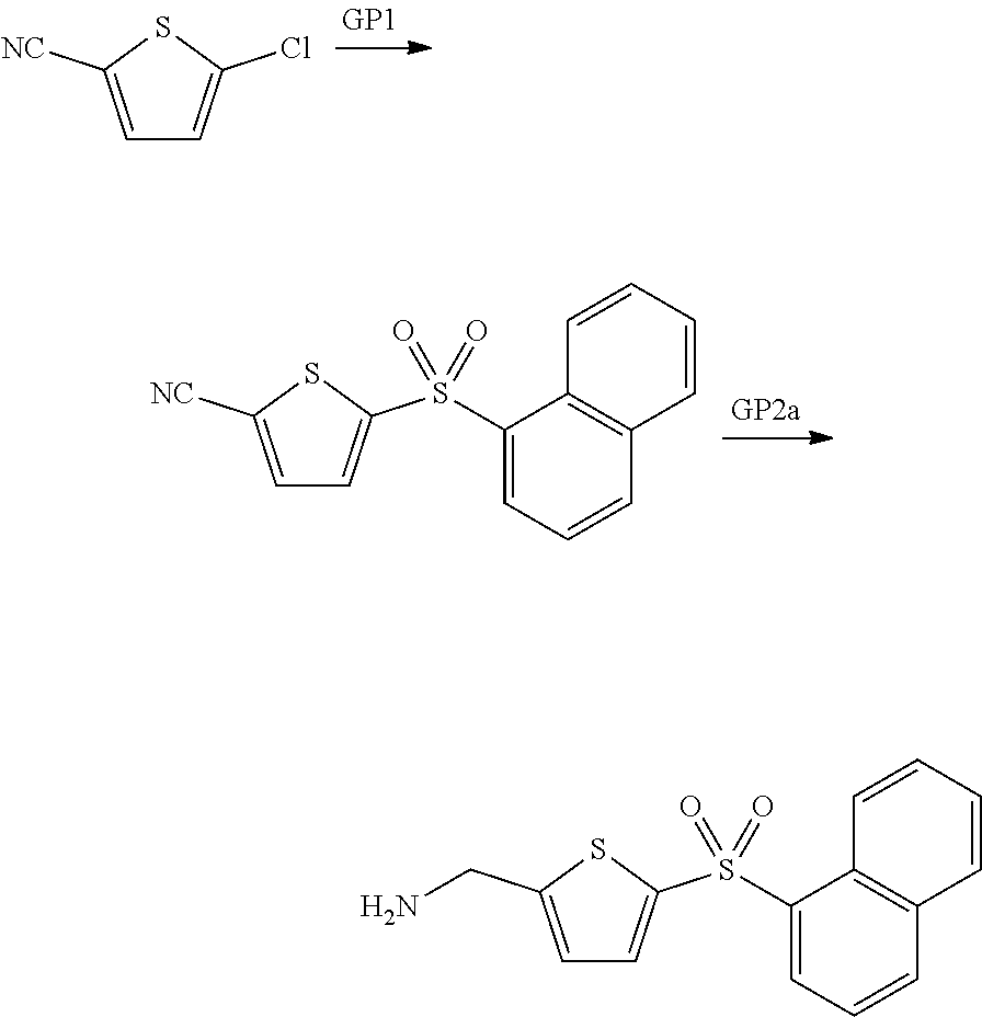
C1=C([NC])SC(S(=O)(=O)C2=CC=CC3=C2C=CC=C3)=C1.C1=C(CN)SC(S(=O)(=O)C2=CC=CC3=C2C=CC=C3)=C1.C1=C([NC])SC(Cl)=C1
